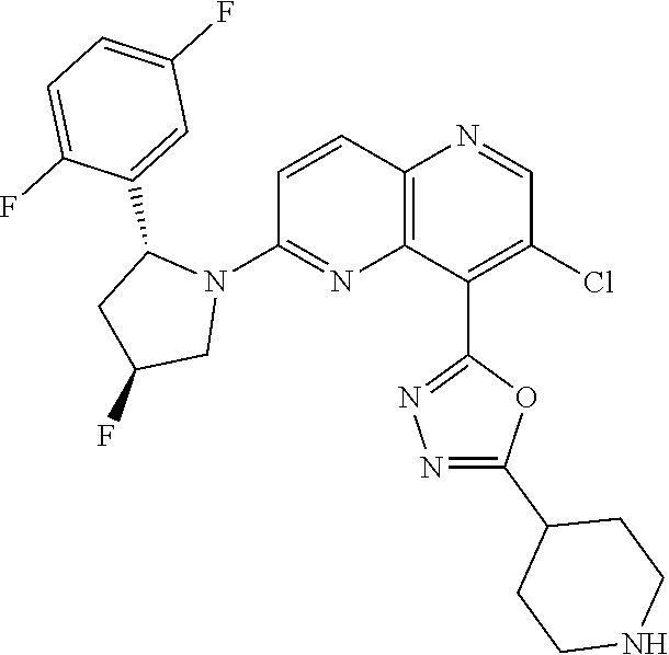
C1=CC2=C(N=C1N1C(C3=CC(F)=CC=C3F)CC(F)C1)C(C1=NN=C(C3CCNCC3)O1)=C(Cl)C=N2
